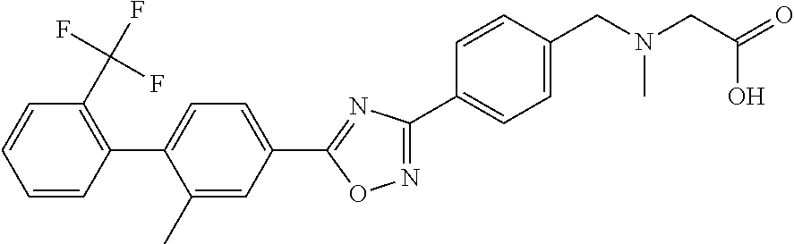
C1=CC(C2=CC=C(C3=NC(C4=CC=C(CN(CC(=O)O)C)C=C4)=NO3)C=C2C)=C(C(F)(F)F)C=C1
